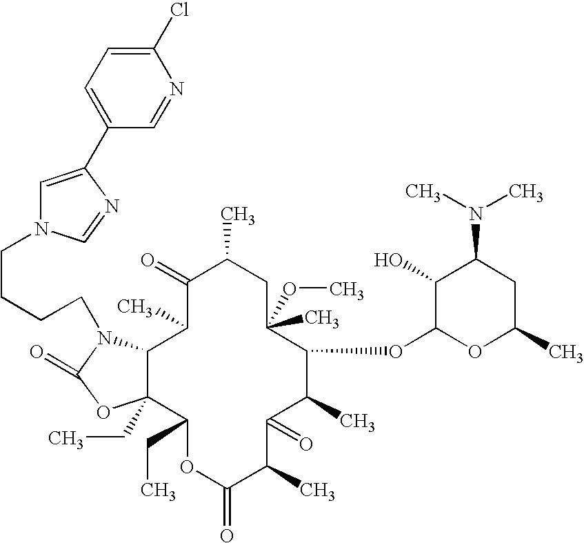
C12C(CC)(C(CC)OC(=O)C(C)C(=O)C(C)C(OC3OC(C)CC(N(C)C)C3O)C(OC)(C)CC(C)C(=O)C1C)OC(=O)N2CCCCN1C=C(C2=CC=C(Cl)N=C2)N=C1
